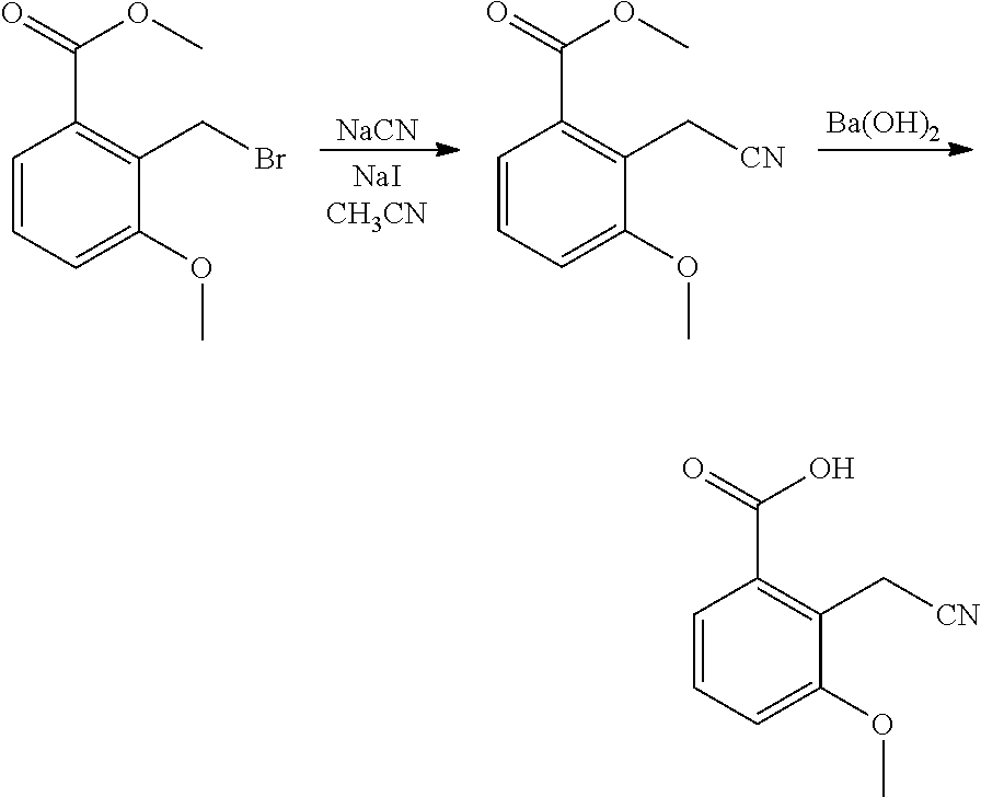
C1=CC=C(OC)C(CBr)=C1C(=O)OC.[NaCN].[Ba(OH)2].C1=CC=C(OC)C(C[CN])=C1C(=O)OC.C1=CC=C(OC)C(C[CN])=C1C(=O)O
